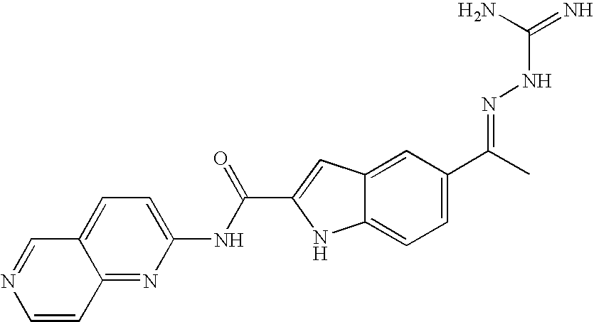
C12=CC=C(NC(C3=CC4=CC(C(C)=NNC(N)=N)=CC=C4N3)=O)N=C1C=CN=C2
